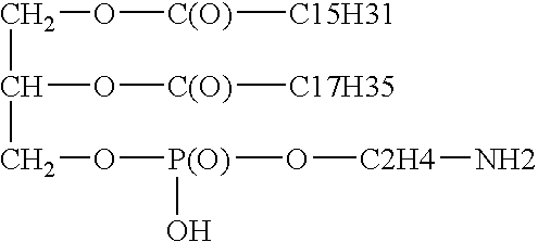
C(C(CO[P(O)](O[C2H4]N)O)O[C(O)][C17H35])O[C(O)][C15H31]
